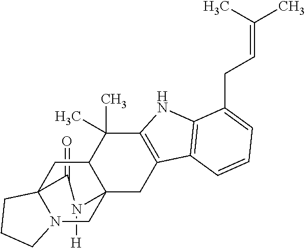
C1(=O)C23N(CC4(C(C2)C(C)(C)C2=C(C4)C4=C(N2)C(CC=C(C)C)=CC=C4)N1[H])CCC3
